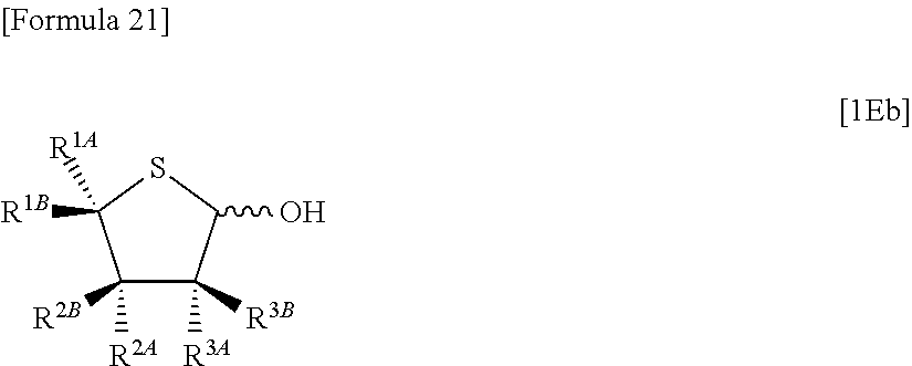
C1([R2A])([R2B])C([R3A])([R3B])C(O)SC1([R1A])[R1B]
